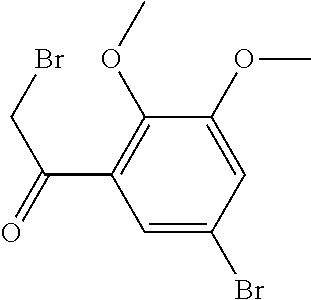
C1=C(Br)C=C(OC)C(OC)=C1C(=O)CBr
